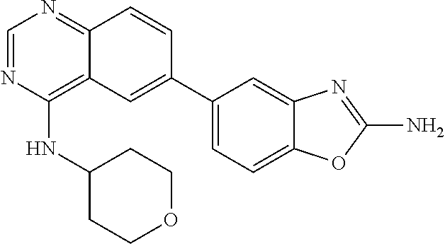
C1(C2=CC3=C(NC4CCOCC4)N=CN=C3C=C2)=CC=C2C(=C1)N=C(N)O2
